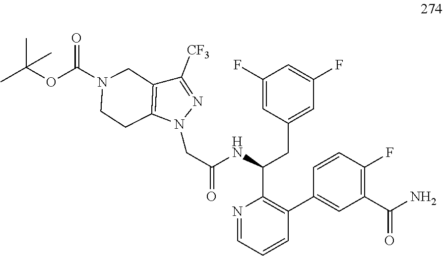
C1(F)=CC(CC(C2=C(C3=CC(C(N)=O)=C(F)C=C3)C=CC=N2)NC(CN2N=C([CF3])C3=C2CCN(C(OC(C)(C)C)=O)C3)=O)=CC(F)=C1
